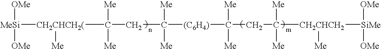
[MeSi]([CH2CHCH2(](C(CC([Me])([Me])[(C6H4)]C([Me])([Me])CC([CH2CHCH2]([SiMe]([OMe])[OMe])[Me])([Me])[Me])([Me])[Me])[Me])([OMe])[OMe]
